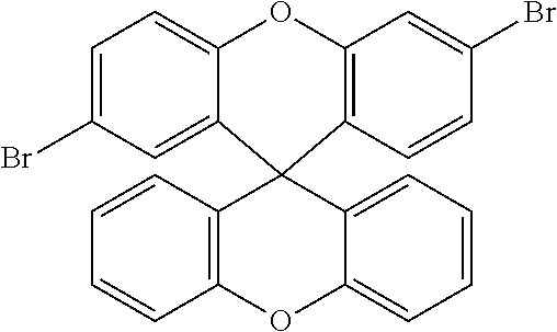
C1=C(Br)C=C2C(=C1)OC1=C(C=CC(Br)=C1)C21C2=C(C=CC=C2)OC2=CC=CC=C21
